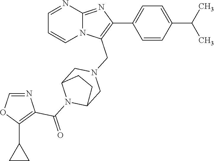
C1=CC(C(C)C)=CC=C1C1=C(CN2CC3N(C(C4=C(C5CC5)OC=N4)=O)C(C2)CC3)N2C(=N1)N=CC=C2
